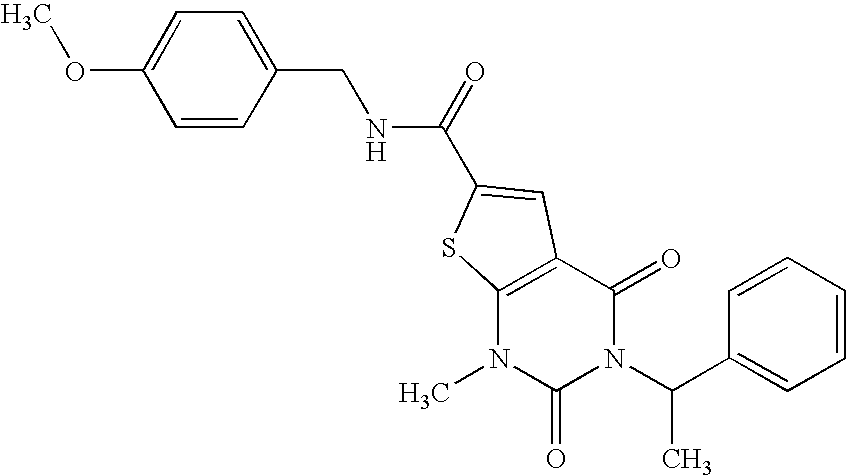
COC1=CC=C(CNC(=O)C2=CC3=C(N(C)C(=O)N(C(C4=CC=CC=C4)C)C3=O)S2)C=C1
